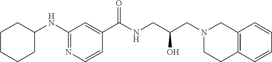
C1(C(NCC(CN2CC3=C(CC2)C=CC=C3)O)=O)=CC(NC2CCCCC2)=NC=C1
